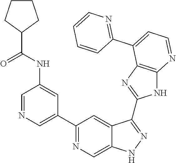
C1=NC=C(C2=NC=C3C(=C2)C(C2=NC4=C(N2)N=CC=C4C2=NC=CC=C2)=NN3)C=C1NC(C1CCCC1)=O
